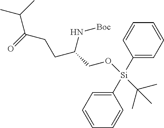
C1=CC=CC([Si](C2=CC=CC=C2)(C(C)(C)C)OCC(CCC(C(C)C)=O)N[Boc])=C1
